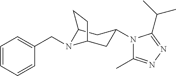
C1=CC=CC(CN2C3CC(N4C(C)=NN=C4C(C)C)CC2CC3)=C1
